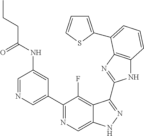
C1=NC=C(C2=NC=C3C(=C2F)C(C2=NC4=C(N2)C=CC=C4C2=CC=CS2)=NN3)C=C1NC(CCC)=O
